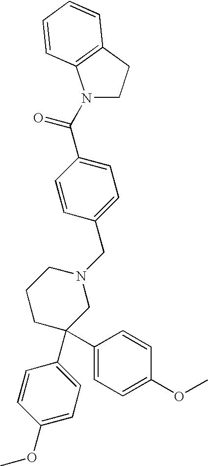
C1=C(C(N2CCC3=C2C=CC=C3)=O)C=CC(CN2CCCC(C3=CC=C(OC)C=C3)(C3=CC=C(OC)C=C3)C2)=C1
